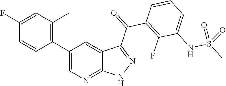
C1(F)=CC(C)=C(C2=CN=C3C(=C2)C(C(=O)C2=C(F)C(NS(C)(=O)=O)=CC=C2)=NN3)C=C1
